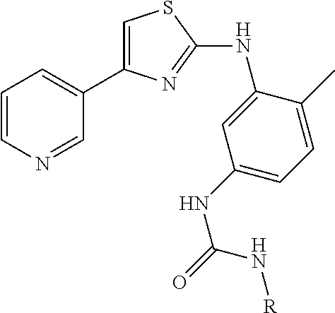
C1=CN=CC(C2=CSC(NC3=CC(NC(=O)N[R])=CC=C3C)=N2)=C1
